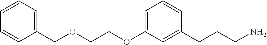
C(COC1=CC=CC(CCCN)=C1)OCC1=CC=CC=C1
